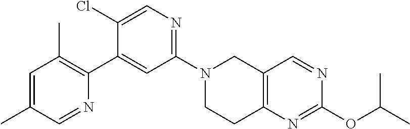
N1(C2=NC=C(Cl)C(C3=C(C)C=C(C)C=N3)=C2)CCC2=C(C1)C=NC(OC(C)C)=N2
